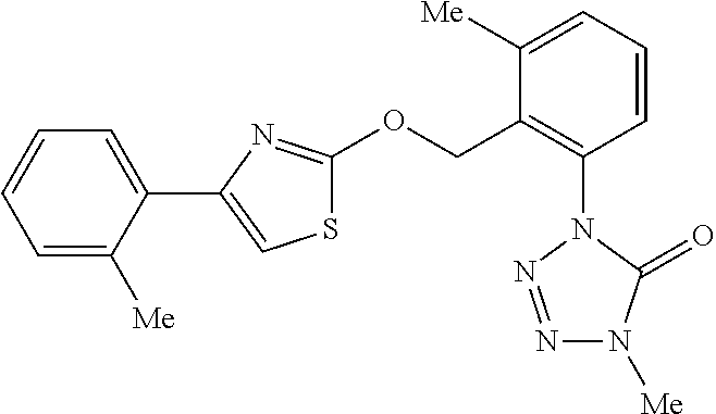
[Me]N1N=NN(C2=C(COC3=NC(C4=CC=CC=C4[Me])=CS3)C([Me])=CC=C2)C1=O
